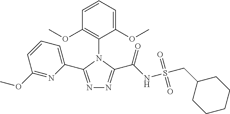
N1=C(C2=CC=CC(OC)=N2)N(C2=C(OC)C=CC=C2OC)C(C(NS(CC2CCCCC2)(=O)=O)=O)=N1
